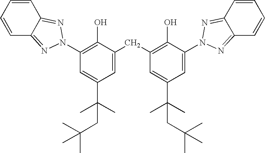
C1=CC=CC2=NN(C3=C(O)C(CC4=C(O)C(N5N=C6C=CC=CC6=N5)=CC(C(C)(C)CC(C)(C)C)=C4)=CC(C(C)(C)CC(C)(C)C)=C3)N=C12
